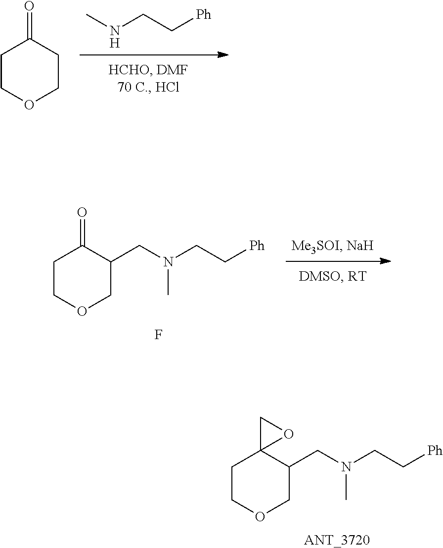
CNCC[Ph].C1COCCC1=O.C1COCC(CN(CC[Ph])C)C12OC2.[ANT_3720].C1COCC(CN(CC[Ph])C)C1=O.F
